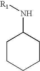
C1(N[R1])CCCCC1
